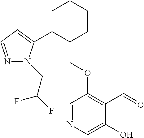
C1C(C2=CC=NN2CC(F)F)C(COC2=C(C=O)C(O)=CN=C2)CCC1
